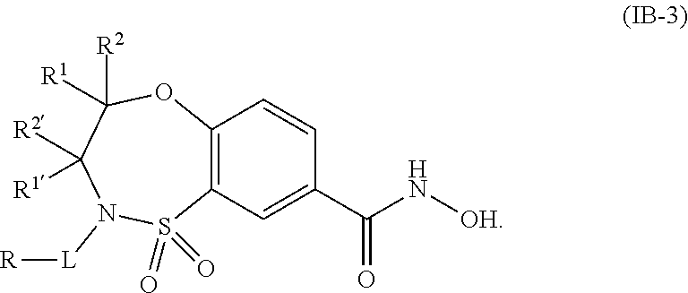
[L](N1C([R2])([R1])C([R2])([R1])OC2=C(C=C(C(N[OH])=O)C=C2)S1(=O)=O)[R]
